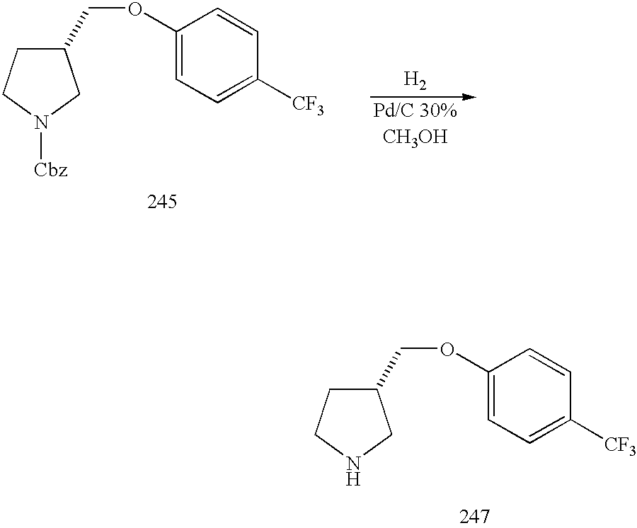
[H2].[CH3OH].C1(COC2=CC=C([CF3])C=C2)CCN([Cbz])C1.C1(COC2=CC=C([CF3])C=C2)CCNC1
